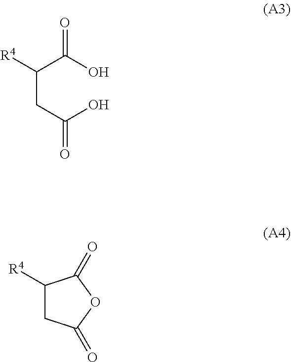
C(C([R4])C(O)=O)C(O)=O.C1C([R4])C(=O)OC1=O
